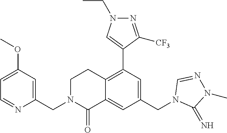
C1=C(OC)C=C(CN2CCC3=C(C4=CN(CC)N=C4[CF3])C=C(CN4C(=N)N(C)N=C4)C=C3C2=O)N=C1
